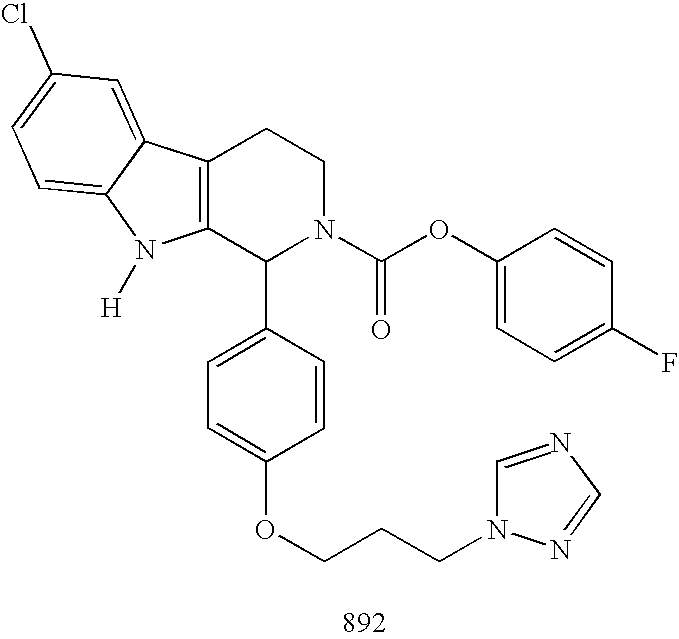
C12=C(C(C3=CC=C(OCCCN4C=NC=N4)C=C3)N(C(OC3=CC=C(F)C=C3)=O)CC1)N([H])C1=CC=C(Cl)C=C21
